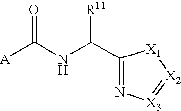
N1=C(C(NC([A])=O)[R11])[X1][X2]=[X3]1
